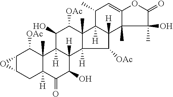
C12C(CC3([H])C(C)(C1[OAc])C1([H])C([H])(C(O)C3=O)C3([H])C(C)(C([OAc])C1O)C1([H])C([H])(C3[OAc])C3(C)C(=CC1C)OC(=O)C3(C)O)O2
